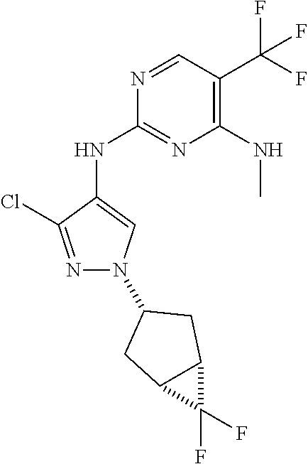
N1=CC(C(F)(F)F)=C(NC)N=C1NC1=CN(C2CC3C(F)(F)C3C2)N=C1Cl
